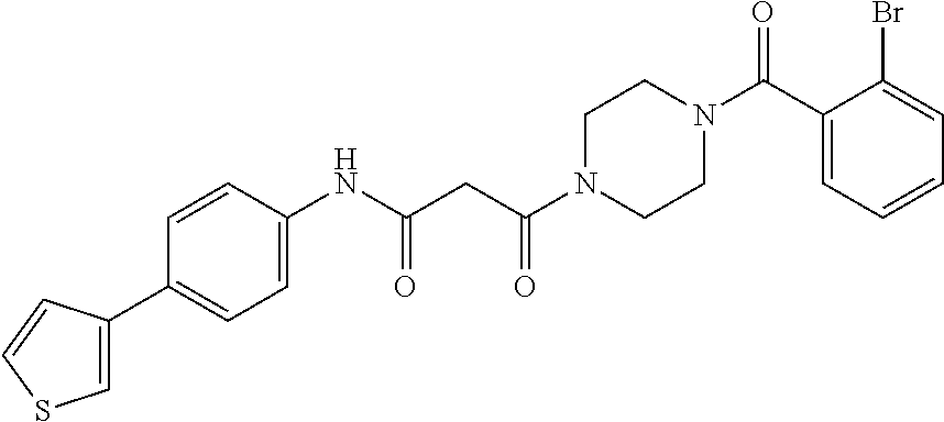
C1=C(C2=CC=C(NC(CC(N3CCN(C(C4=CC=CC=C4Br)=O)CC3)=O)=O)C=C2)C=CS1
